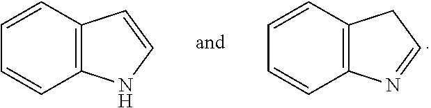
C12=C(NC=C1)C=CC=C2.C12=C(N=CC1)C=CC=C2
